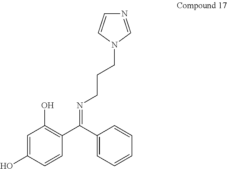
C1=C(O)C=CC(C(C2=CC=CC=C2)=NCCCN2C=NC=C2)=C1O
